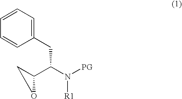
C1=CC(CC(C2CO2)N([PG])[R1])=CC=C1
